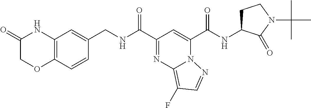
C(=O)(C1=CC(C(=O)NCC2=CC3=C(C=C2)OCC(=O)N3)=NC2=C(F)C=NN21)NC1CCN(C(C)(C)C)C1=O
